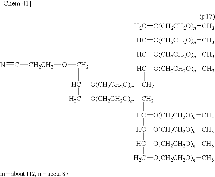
C(C(C[O(CH2CH2O)m]CC(C(C(C[O(CH2CH2O)n]C)[O(CH2CH2O)n]C)[O(CH2CH2O)n]C)[O(CH2CH2O)n]C)[O(CH2CH2O)m]CC(C(C(C[O(CH2CH2O)n]C)[O(CH2CH2O)n]C)[O(CH2CH2O)n]C)[O(CH2CH2O)n]C)O[CH2CH2]C#N
